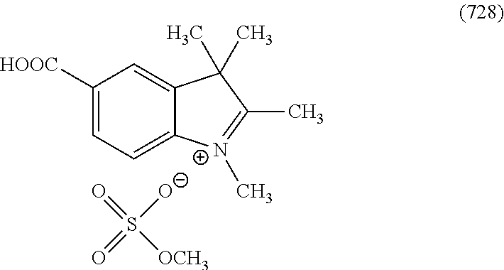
C1([HOOC])=CC=C2C(=C1)C(C)(C)C(C)=[N+]2C.O=S([O-])([OCH3])=O
